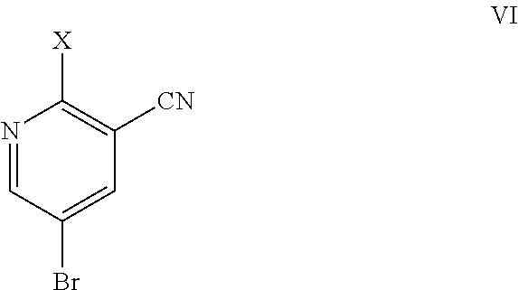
N1=CC(Br)=CC([CN])=C1[X]
